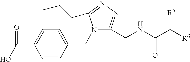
C(C1=CC=C(CN2C(CNC(C([R6])[R5])=O)=NN=C2CCC)C=C1)(=O)O
